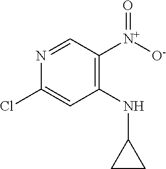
C1(NC2CC2)=C([N+]([O-])=O)C=NC(Cl)=C1
